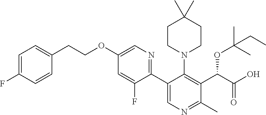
C1=C(F)C(C2=CN=C(C)C(C(C(O)=O)OC(CC)(C)C)=C2N2CCC(C)(C)CC2)=NC=C1OCCC1=CC=C(F)C=C1
